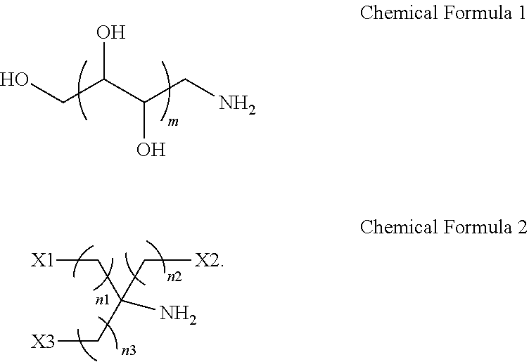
OCC(C(CN)O)O.[X1]CC(C[X2])(C[X3])N
